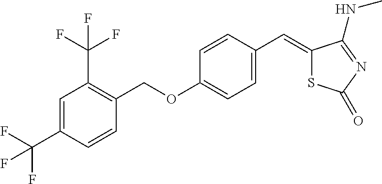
C1=C(C(F)(F)F)C=CC(COC2=CC=C(C=C3SC(=O)N=C3NC)C=C2)=C1C(F)(F)F
